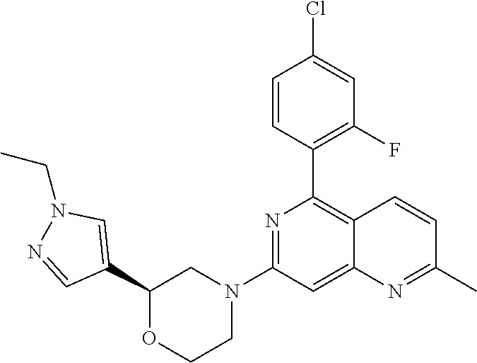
C1(C2=CN(CC)N=C2)OCCN(C2=NC(C3=C(F)C=C(Cl)C=C3)=C3C(=C2)N=C(C)C=C3)C1
